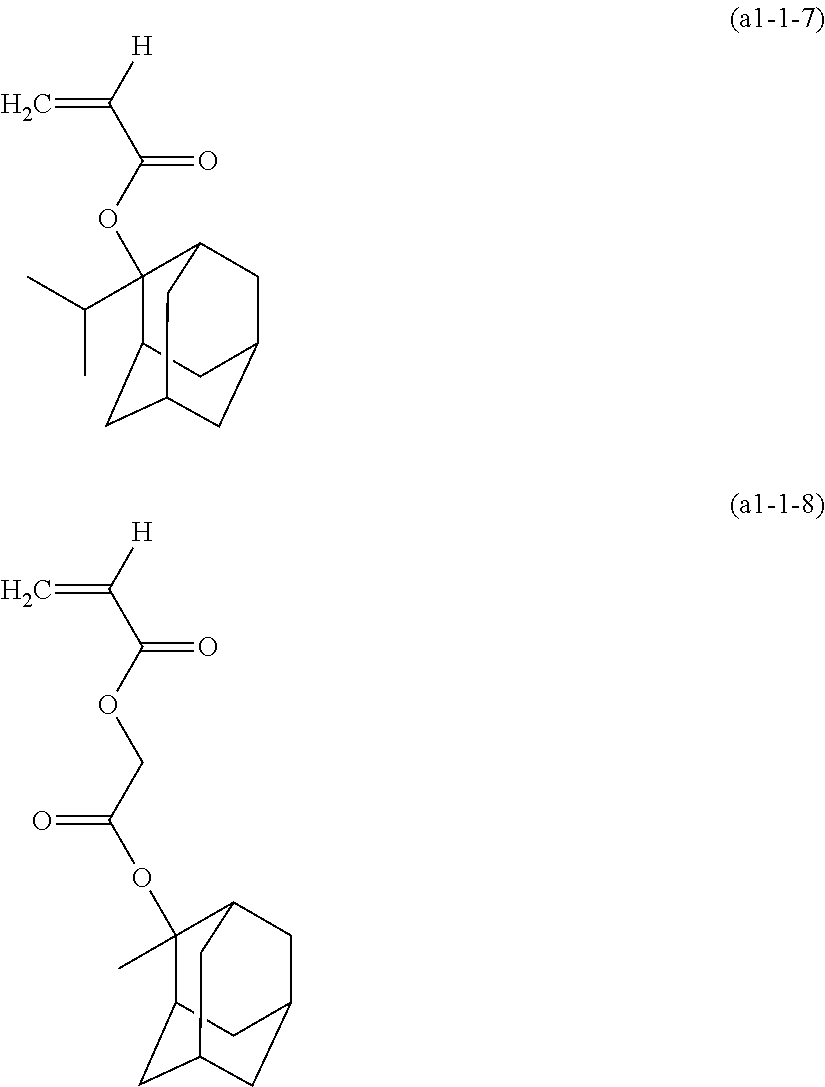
[H]C(C(=O)OC1(C(C)C)C2CC3CC(CC1C3)C2)=C.[H]C(C(=O)OCC(OC1(C)C2CC3CC(CC1C3)C2)=O)=C
